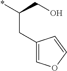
*C(CO)CC1=COC=C1
